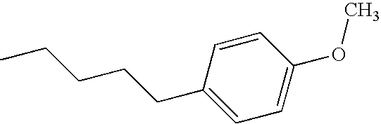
C1(CCCCC)=CC=C(OC)C=C1
